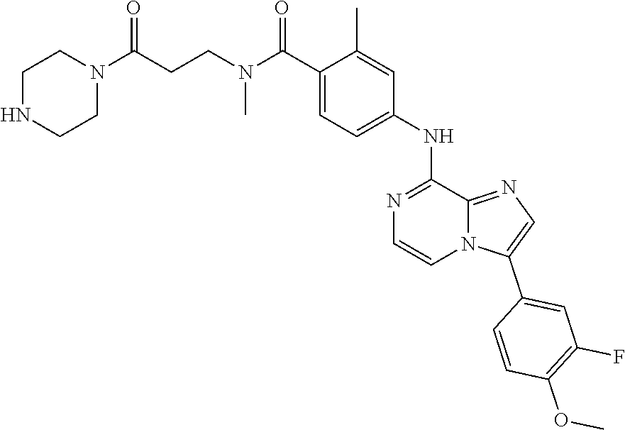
C(C1=CC=C(NC2=NC=CN3C2=NC=C3C2=CC(F)=C(OC)C=C2)C=C1C)(N(CCC(=O)N1CCNCC1)C)=O
